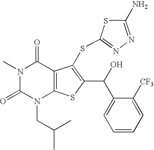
N1(C)C(=O)N(CC(C)C)C2=C(C1=O)C(SC1=NN=C(N)S1)=C(C(C1=CC=CC=C1[CF3])O)S2
